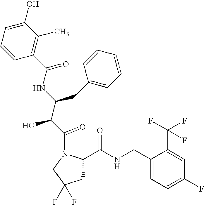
C1=CC(C(=O)NC(C(C(=O)N2CC(F)(F)CC2C(NCC2=CC=C(F)C=C2C(F)(F)F)=O)O)CC2=CC=CC=C2)=C(C)C(O)=C1
